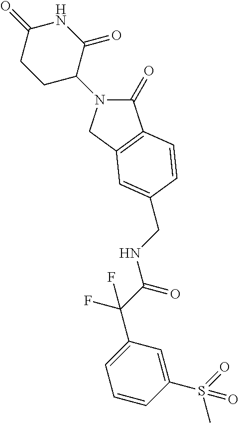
C1(=O)N(C2C(=O)NC(=O)CC2)CC2=C1C=CC(CNC(C(C1=CC=CC(S(=O)(C)=O)=C1)(F)F)=O)=C2
